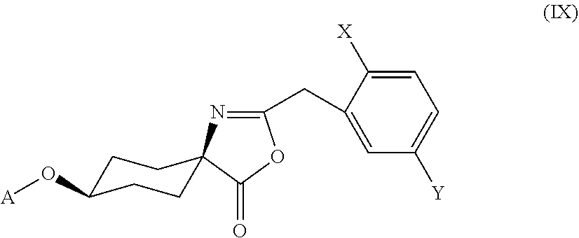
C1=C([X])C(CC2=NC3(CCC(O[A])CC3)C(=O)O2)=CC([Y])=C1
